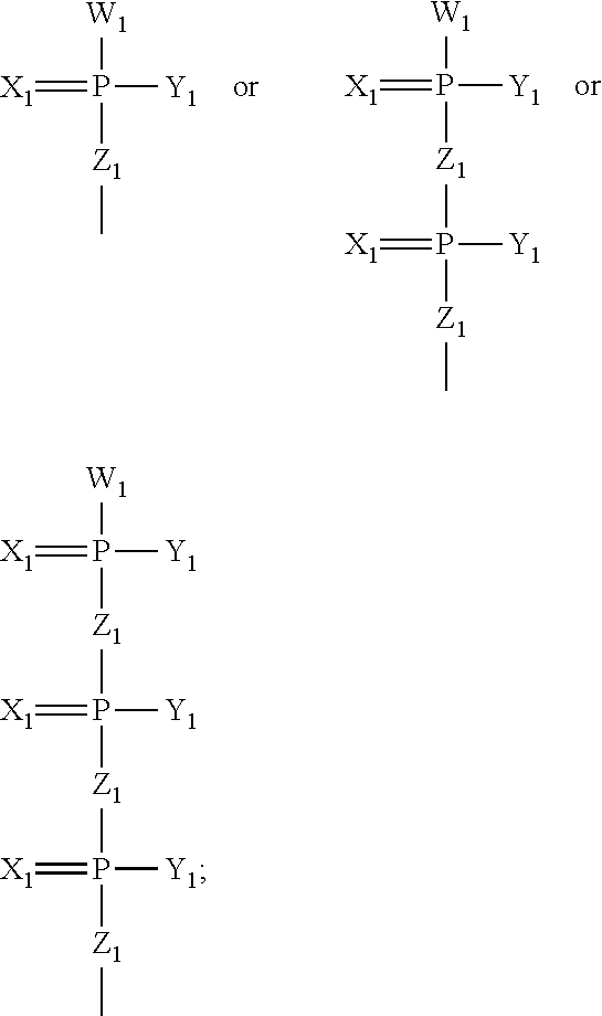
[X1]=P([Y1])([W1])[Z1]C.[X1]=P([Y1])([W1])[Z1]P(=[X1])([Y1])[Z1]C.[X1]=P([Y1])([W1])[Z1]P(=[X1])([Y1])[Z1]P(=[X1])([Y1])[Z1]C
